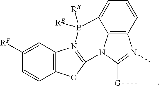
C12=C3C=CC=C1B([RE])([RE])N1=C(N2C([G]C)=N3C)OC2=C1C=C([RF])C=C2
